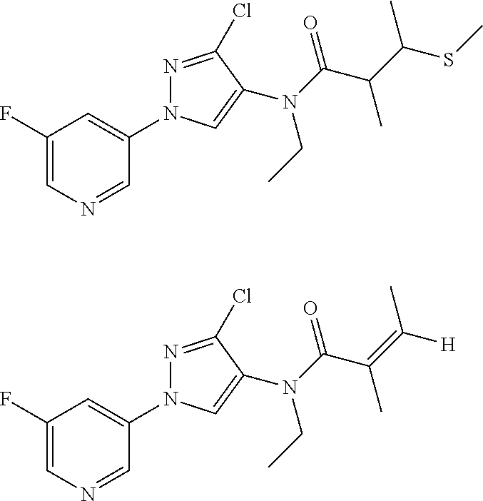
C1(F)=CN=CC(N2N=C(Cl)C(N(C(C(C(SC)C)C)=O)CC)=C2)=C1.C1(F)=CN=CC(N2N=C(Cl)C(N(C(C(=C([H])C)C)=O)CC)=C2)=C1
